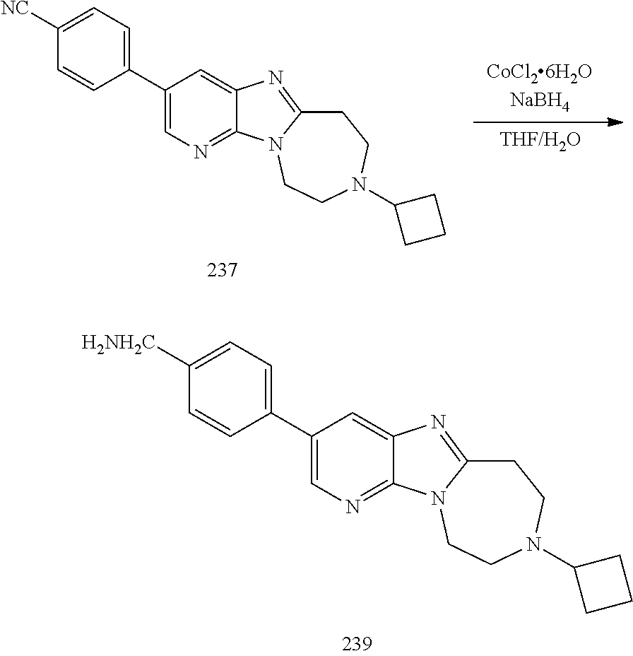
C1(C2=CC=C([NC])C=C2)=CN=C2C(=C1)N=C1CCN(C3CCC3)CCN21.C1(C2=CC=C([H2NH2C])C=C2)=CN=C2C(=C1)N=C1CCN(C3CCC3)CCN21
